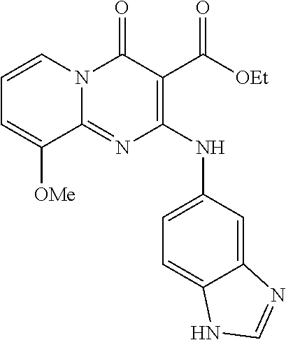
C1=CN2C(=NC(NC3=CC=C4C(=C3)N=CN4)=C(C([OEt])=O)C2=O)C([OMe])=C1
